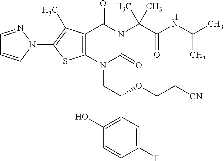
C1=NN(C2=C(C)C3=C(S2)N(CC(C2=C(O)C=CC(F)=C2)OCC[CN])C(=O)N(C(C(=O)NC(C)C)(C)C)C3=O)C=C1
